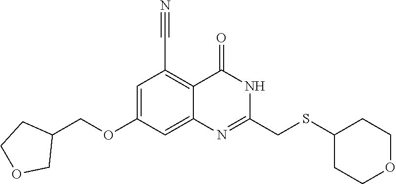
C1=C(OCC2CCOC2)C=C2C(=C1C#N)C(=O)NC(CSC1CCOCC1)=N2
